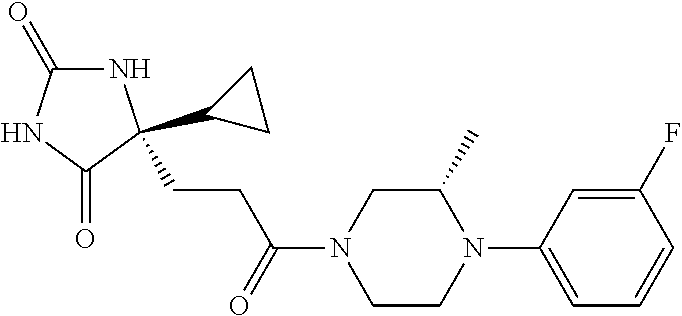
N1C(=O)NC(=O)C1(CCC(N1CCN(C2=CC=CC(F)=C2)C(C)C1)=O)C1CC1
